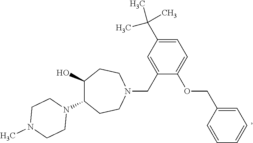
C1(O)C(N2CCN(C)CC2)CCN(CC2=CC(C(C)(C)C)=CC=C2OCC2=CC=CC=C2)CC1
